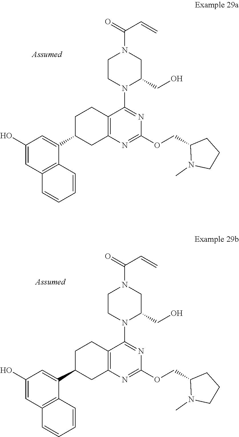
C12=C(N=C(OCC3N(C)CCC3)N=C1N1C(CO)CN(C(C=C)=O)CC1)CC(C1=CC(O)=CC3=C1C=CC=C3)CC2.C12=C(N=C(OCC3N(C)CCC3)N=C1N1C(CO)CN(C(C=C)=O)CC1)CC(C1=CC(O)=CC3=C1C=CC=C3)CC2
